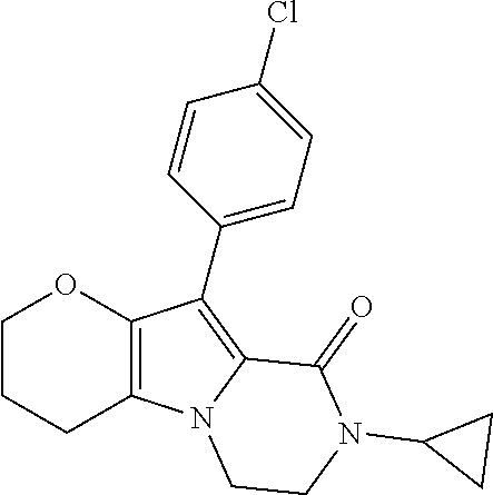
C12=C(C(C3=CC=C(Cl)C=C3)=C3N1CCN(C1CC1)C3=O)OCCC2
